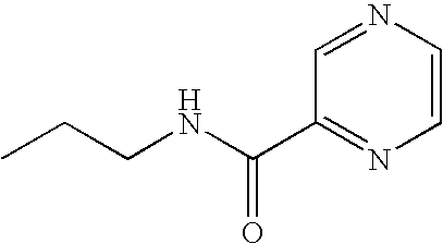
CCCNC(C1=NC=CN=C1)=O
